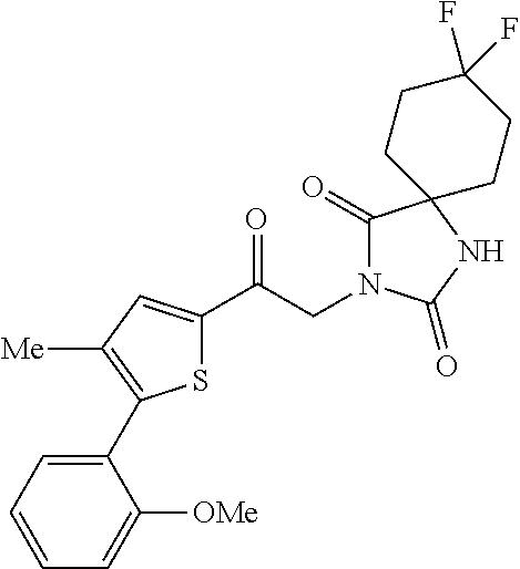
S1C(C(CN2C(=O)C3(NC2=O)CCC(F)(F)CC3)=O)=CC([Me])=C1C1=CC=CC=C1[OMe]
